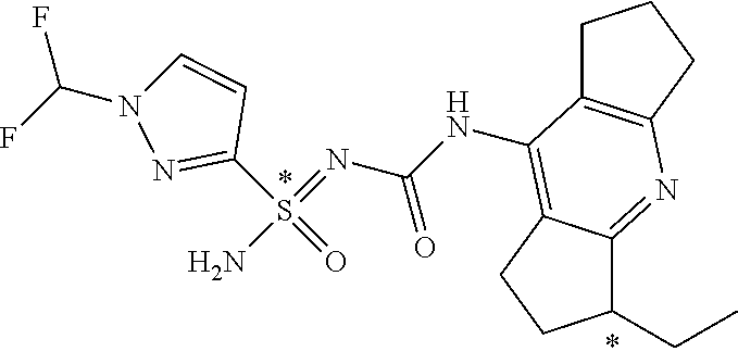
N(C(N=S(N)(C1=NN(C(F)F)C=C1)=O)=O)C1=C2C(=NC3=C1CCC3)C(CC)CC2
